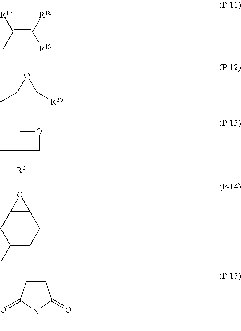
C(=C([R18])[R19])(C)[R17].C1([R20])OC1C.C1(C)([R21])COC1.C12OC1CC(C)CC2.C1=CC(=O)N(C)C1=O
